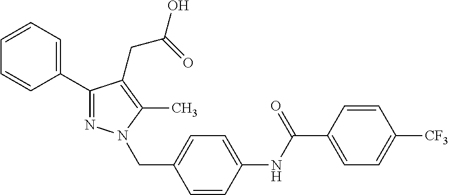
C1(C2=CC=CC=C2)=NN(CC2=CC=C(NC(C3=CC=C([CF3])C=C3)=O)C=C2)C(C)=C1CC(=O)O
